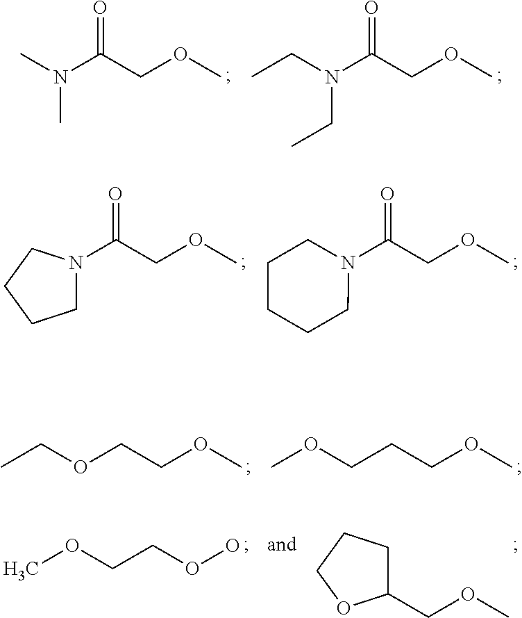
C(N(C(COC)=O)CC)C.CN(C(COC)=O)C.C(COC)(=O)N1CCCC1.C(COC)(=O)N1CCCCC1.CCOCCOC.COCCCOC.COCCOO.C(OC)C1CCCO1
